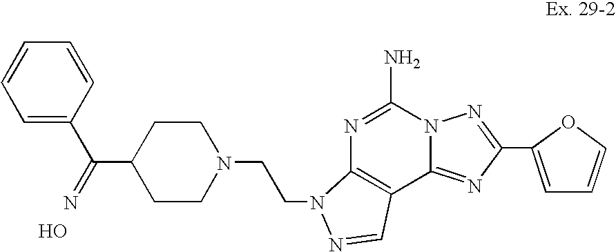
C1=C(C(C2CCN(CCN3C4=C(C5=NC(C6=CC=CO6)=NN5C(N)=N4)C=N3)CC2)=N)C=CC=C1.O
